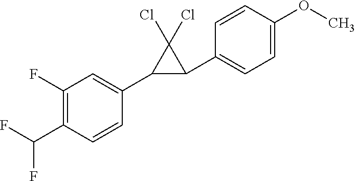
C1(C2=CC=C(OC)C=C2)C(Cl)(Cl)C1C1=CC(F)=C(C(F)F)C=C1
